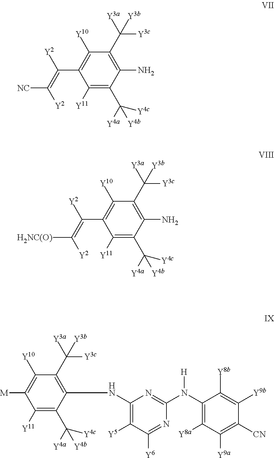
NC1=C(C([Y3a])([Y3c])[Y3b])C([Y10])=C(C(=C([Y2])[NC])[Y2])C([Y11])=C1C([Y4a])([Y4c])[Y4b].NC1=C(C([Y3a])([Y3c])[Y3b])C([Y10])=C(C(=C([Y2])[H2NC(O)])[Y2])C([Y11])=C1C([Y4a])([Y4c])[Y4b].C1(N(C2=C([Y8a])C([Y9a])=C([CN])C([Y9b])=C2[Y8b])[H])=NC(NC2=C(C([Y3a])([Y3c])[Y3b])C([Y10])=C([M])C([Y11])=C2C([Y4a])([Y4c])[Y4b])=C([Y5])C([Y6])=N1
